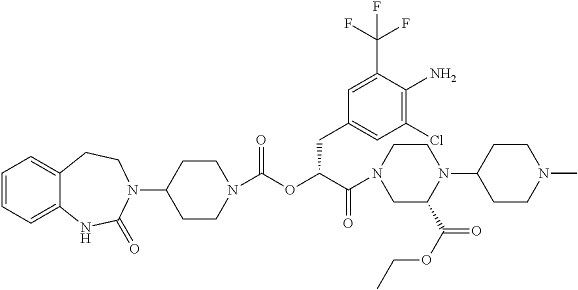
C1=CC=C2C(=C1)CCN(C1CCN(C(OC(C(N3CC(C(OCC)=O)N(C4CCN(C)CC4)CC3)=O)CC3=CC(Cl)=C(N)C(C(F)(F)F)=C3)=O)CC1)C(=O)N2
